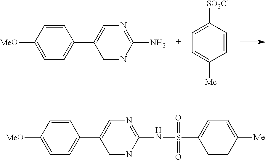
C1=CC([MeO])=CC=C1C1=CN=C(N)N=C1.C1=C([Me])C=CC([SO2Cl])=C1.C1=CC([Me])=CC=C1S(NC1=NC=C(C2=CC=C([MeO])C=C2)C=N1)(=O)=O
